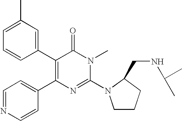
C1=C(C)C=C(C2=C(C3=CC=NC=C3)N=C(N3CCCC3CNC(C)C)N(C)C2=O)C=C1
